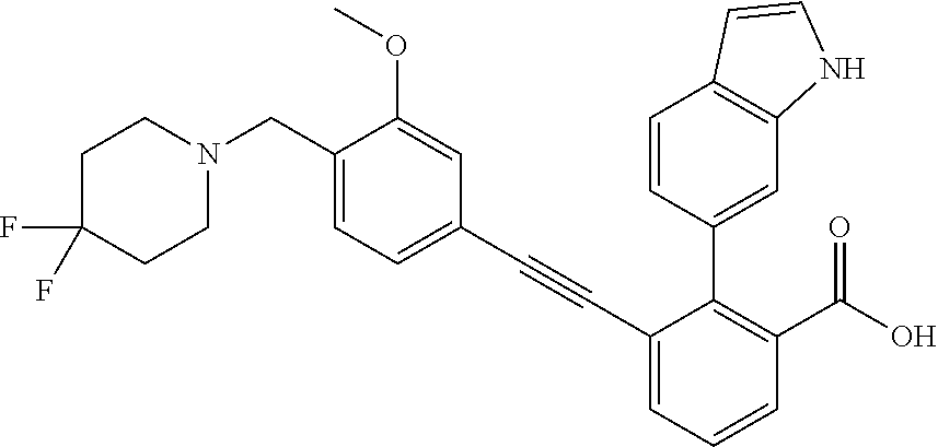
FC1(F)CCN(CC2=CC=C(C#CC3=CC=CC(C(=O)O)=C3C3=CC4=C(C=CN4)C=C3)C=C2OC)CC1
